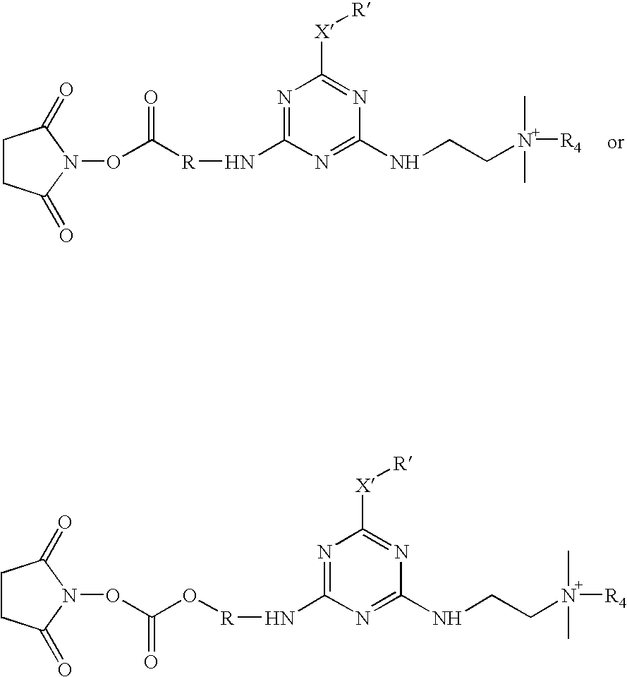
C1CC(=O)N(OC(O[R]NC2=NC([X][R])=NC(NCCN(C)(C)[R4])=N2)=O)C1=O.C1CC(=O)N(OC([R]NC2=NC([X][R])=NC(NCCN(C)(C)[R4])=N2)=O)C1=O
